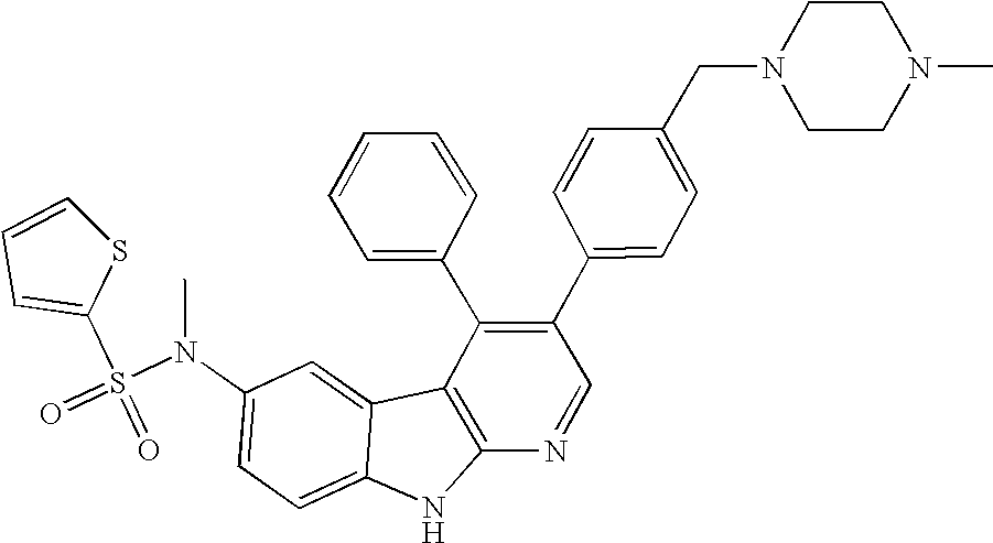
C1=CSC(S(=O)(=O)N(C2=CC=C3C(=C2)C2=C(N3)N=CC(C3=CC=C(CN4CCN(C)CC4)C=C3)=C2C2=CC=CC=C2)C)=C1
